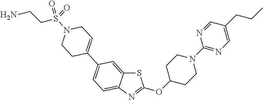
S1C2=CC(C3=CCN(S(CCN)(=O)=O)CC3)=CC=C2N=C1OC1CCN(C2=NC=C(CCC)C=N2)CC1
